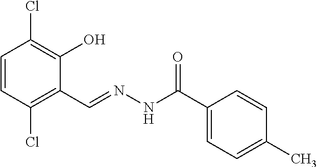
C1=CC(Cl)=C(C=NNC(C2=CC=C(C)C=C2)=O)C(O)=C1Cl
